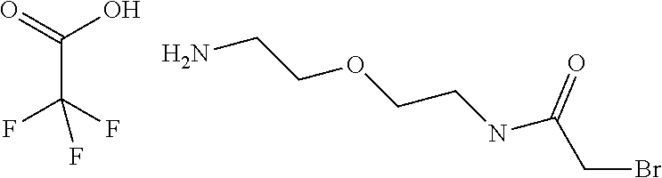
O=C(O)C(F)(F)F.NCCOCCNC(CBr)=O
